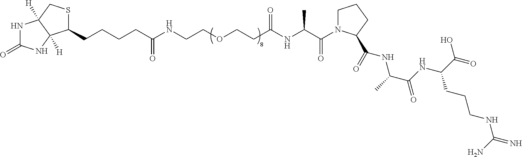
C1(CCCCC(NCCOCCC(NC(C(N2CCCC2C(=O)NC(C)C(NC(C(=O)O)CCCNC(=N)N)=O)=O)C)=O)=O)SCC2([H])C1([H])NC(=O)N2
